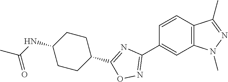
C1=CC2=C(C=C1C1=NOC(C3CCC(NC(C)=O)CC3)=N1)N(C)N=C2C
